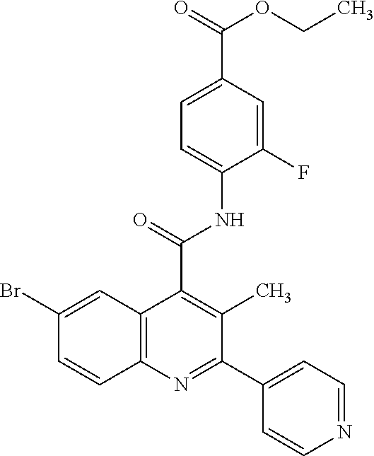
N1=CC=C(C2=NC3=C(C(C(NC4=CC=C(C(OCC)=O)C=C4F)=O)=C2C)C=C(Br)C=C3)C=C1
